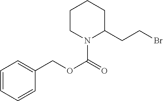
C1=CC=CC(COC(=O)N2C(CCBr)CCCC2)=C1
